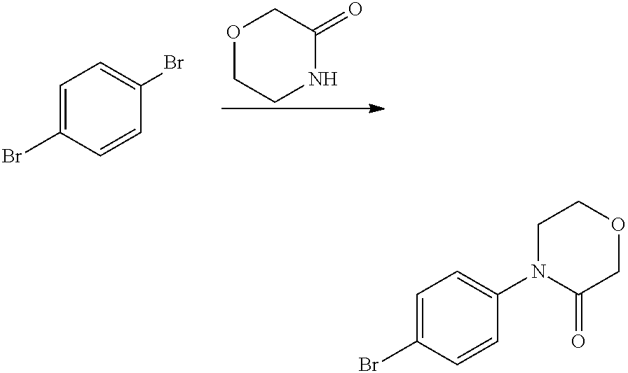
O1CCNC(=O)C1.C1=C(Br)C=CC(Br)=C1.C1=C(Br)C=CC(N2C(=O)COCC2)=C1
